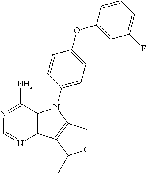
C12=C(C(N)=NC=N1)N(C1=CC=C(OC3=CC(F)=CC=C3)C=C1)C1=C2C(C)OC1
